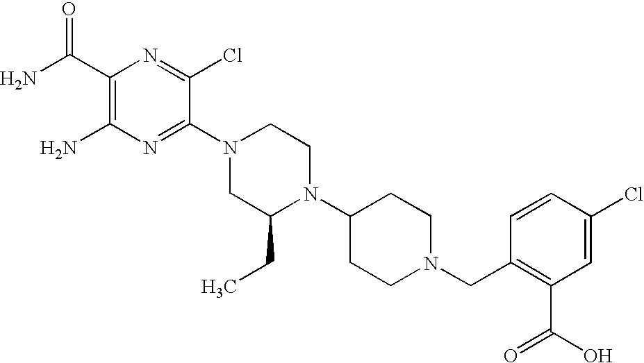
C1(C(N)=O)=C(N)N=C(N2CC(CC)N(C3CCN(CC4=C(C(=O)O)C=C(Cl)C=C4)CC3)CC2)C(Cl)=N1
